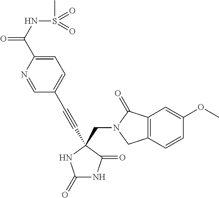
C(N1C(=O)C2=C(C1)C=CC(OC)=C2)C1(C#CC2=CC=C(C(=O)NS(C)(=O)=O)N=C2)C(=O)NC(=O)N1
